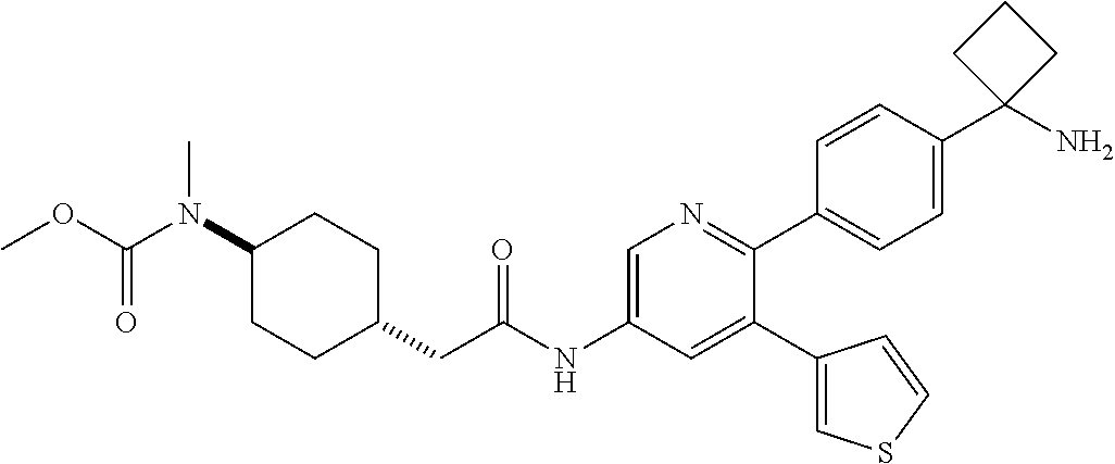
C1(N(C)C(OC)=O)CCC(CC(NC2=CN=C(C3=CC=C(C4(N)CCC4)C=C3)C(C3=CSC=C3)=C2)=O)CC1
